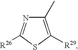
C1(C)=C([R29])SC([R26])=N1
